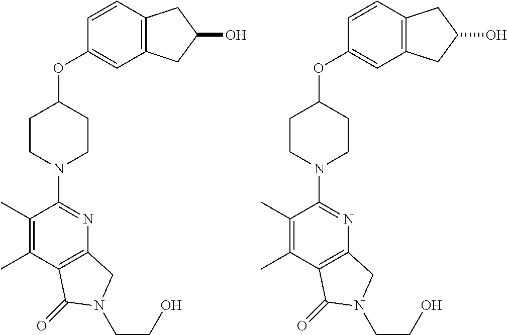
C1(OC2CCN(C3=NC4=C(C(=O)N(CCO)C4)C(C)=C3C)CC2)=CC2=C(C=C1)CC(O)C2.C1(OC2CCN(C3=NC4=C(C(=O)N(CCO)C4)C(C)=C3C)CC2)=CC2=C(C=C1)CC(O)C2
